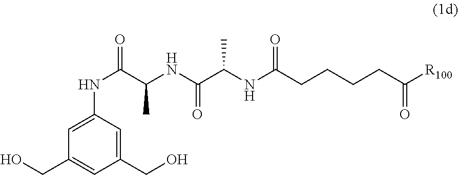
C1=C(NC(=O)C(NC(C(NC(CCCCC([R100])=O)=O)C)=O)C)C=C(CO)C=C1CO
